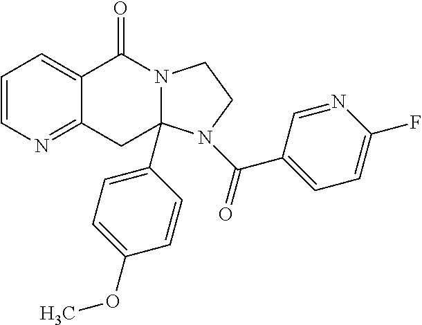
C1=CN=C2C(=C1)C(=O)N1C(C3=CC=C(OC)C=C3)(C2)N(C(C2=CC=C(F)N=C2)=O)CC1
